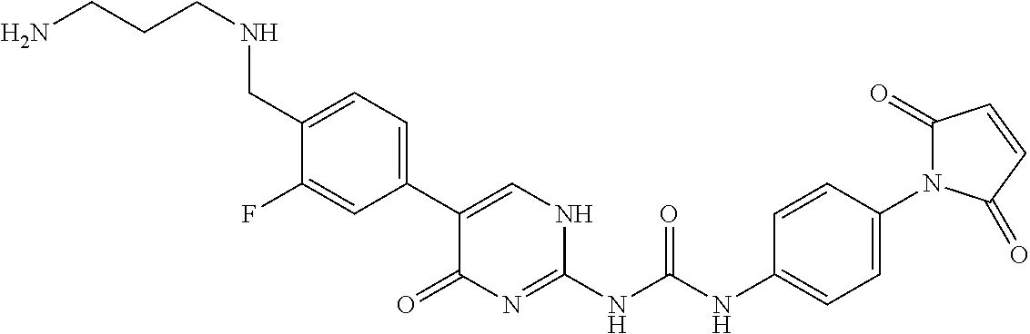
C1(C2=CC=C(CNCCCN)C(F)=C2)=CNC(NC(NC2=CC=C(N3C(=O)C=CC3=O)C=C2)=O)=NC1=O
